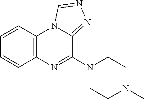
C12=C(C=CC=C1)N1C(=NN=C1)C(N1CCN(C)CC1)=N2
